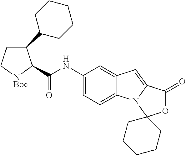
C1C[NBoc]C(C(NC2=CC=C3C(=C2)C=C2N3C3(OC2=O)CCCCC3)=O)C1C1CCCCC1
